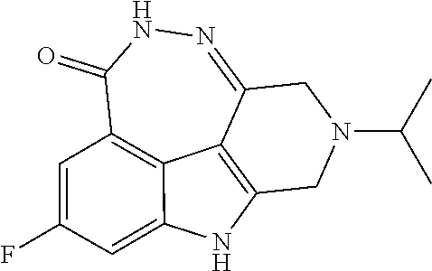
C12=NNC(=O)C3=C4C1=C(CN(C(C)C)C2)NC4=CC(F)=C3
